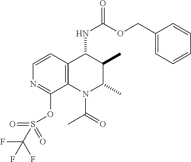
C12=C(C(NC(=O)OCC3=CC=CC=C3)C(C)C(C)N1C(C)=O)C=CN=C2OS(C(F)(F)F)(=O)=O
